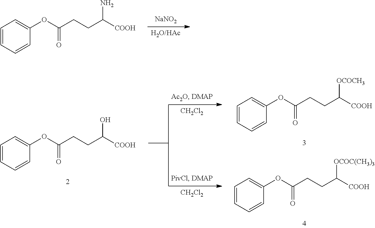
O(C(=O)CCC([COOH])O)C1=CC=CC=C1.[CH2Cl2].[CH2Cl2].O(C(=O)CCC([COOH])[OCOCH3])C1=CC=CC=C1.O(C(=O)CCC([COOH])[OCOC(CH3)3])C1=CC=CC=C1.[H2O/HAc].[NaNO2].O(C(=O)CCC([COOH])N)C1=CC=CC=C1
